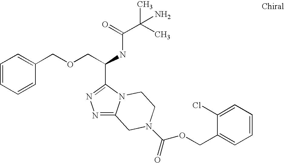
N1=C2N(C(C(COCC3=CC=CC=C3)NC(C(C)(C)N)=O)=N1)CCN(C(=O)OCC1=CC=CC=C1Cl)C2
